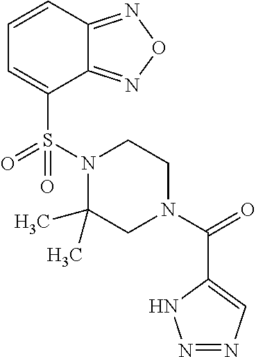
C1=CC2=NON=C2C(S(=O)(N2C(C)(C)CN(C(=O)C3=CN=NN3)CC2)=O)=C1
